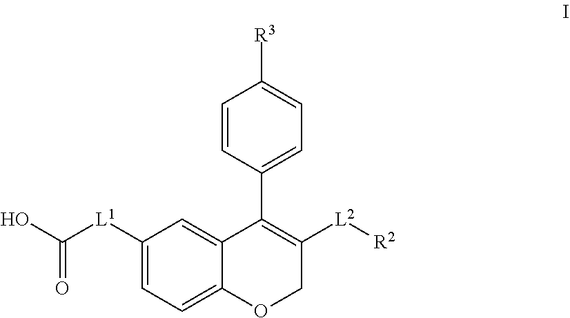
OC(=O)[L1]C1=CC=C2OCC([L2][R2])=C(C3=CC=C([R3])C=C3)C2=C1
